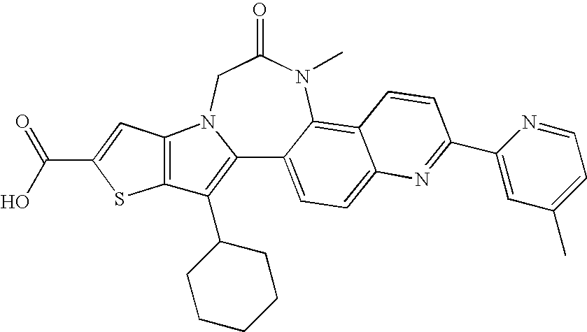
C12=C(C3CCCCC3)C3=C(N1CC(=O)N(C)C1=C4C(=CC=C21)N=C(C1=CC(C)=CC=N1)C=C4)C=C(C(=O)O)S3
